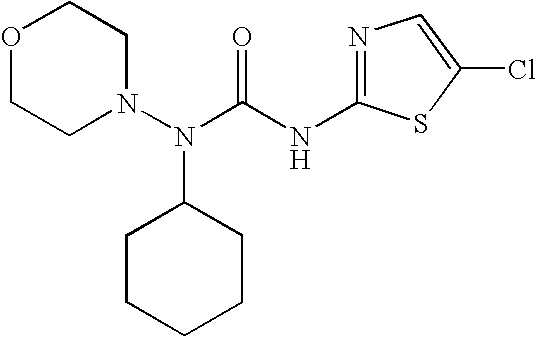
N1=C(NC(N(N2CCOCC2)C2CCCCC2)=O)SC(Cl)=C1
